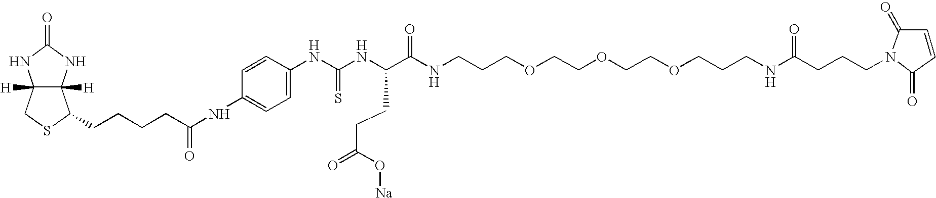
C12([H])C([H])(NC(=O)N1)C(CCCCC(NC1=CC=C(NC(NC(C(NCCCOCCOCCOCCCNC(CCCN3C(=O)C=CC3=O)=O)=O)CCC(=O)O[Na])=S)C=C1)=O)SC2
